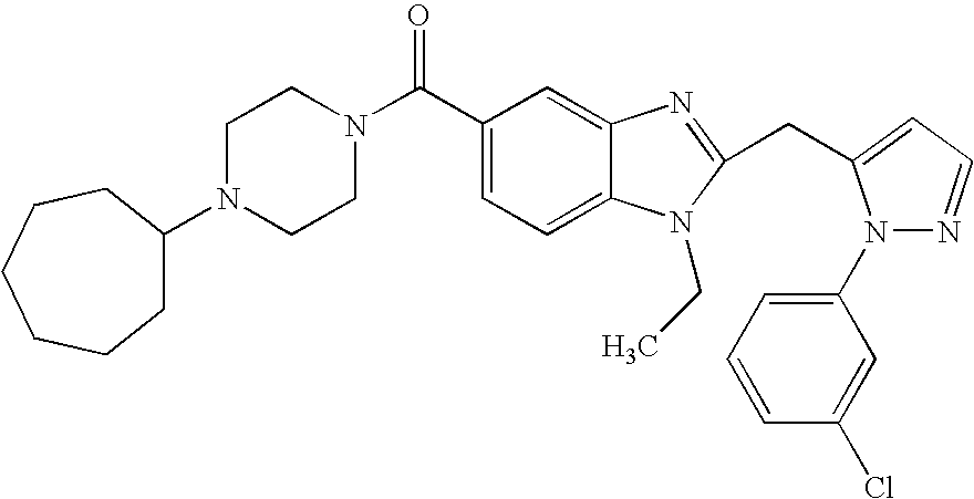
C1C(N2CCN(C(C3=CC=C4C(=C3)N=C(CC3=CC=NN3C3=CC=CC(Cl)=C3)N4CC)=O)CC2)CCCCC1
